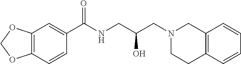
C(NCC(CN1CC2=C(CC1)C=CC=C2)O)(=O)C1=CC2=C(C=C1)OCO2
